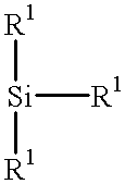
[Si]([R1])([R1])[R1]
